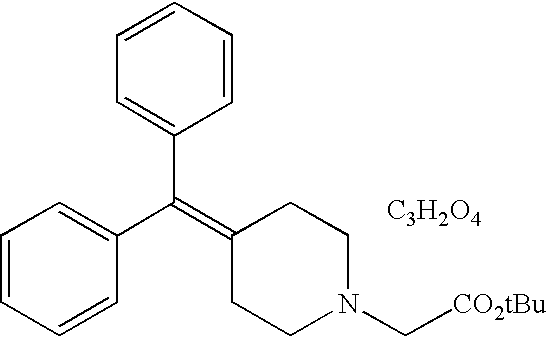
C1=CC=CC(C(=C2CCN(C[CO2tBu])CC2)C2=CC=CC=C2)=C1.[C3H2O4]
